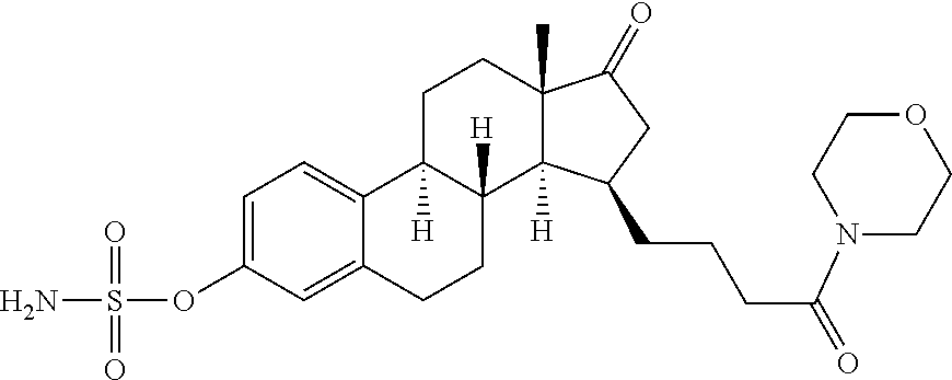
C1=C(OS(=O)(=O)N)C=C2C(=C1)C1([H])C([H])(CC2)C2([H])C(C)(CC1)C(=O)CC2CCCC(=O)N1CCOCC1
